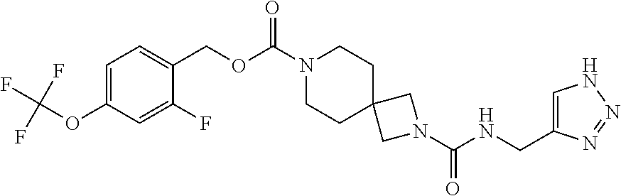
C1(CNC(N2CC3(C2)CCN(C(OCC2=CC=C(OC(F)(F)F)C=C2F)=O)CC3)=O)=CNN=N1
